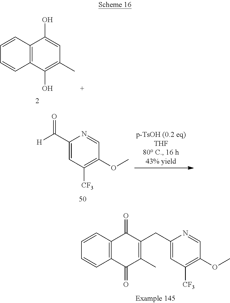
C12=C(C(O)=C(C)C=C1O)C=CC=C2.C1(C([H])=O)=CC([CF3])=C(OC)C=N1.C1(CC2=C(C)C(=O)C3=C(C2=O)C=CC=C3)=CC([CF3])=C(OC)C=N1
